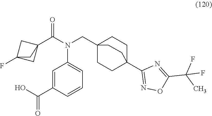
C1=CC(C(O)=O)=CC(N(CC23CCC(C4=NOC(C(F)(C)F)=N4)(CC2)CC3)C(=O)C23CC(F)(C2)C3)=C1
